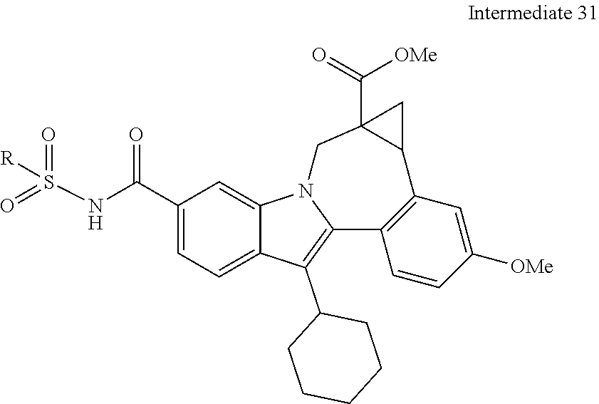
C1(C(NS([R])(=O)=O)=O)=CC=C2C(=C1)N1C(=C2C2CCCCC2)C2=C(C=C([OMe])C=C2)C2CC2(C([OMe])=O)C1
